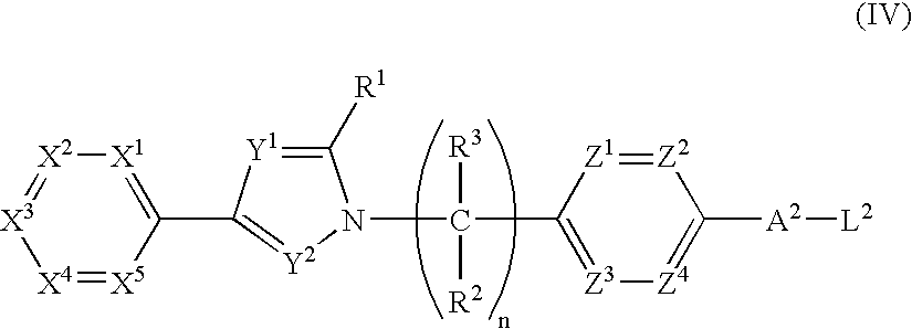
[X4]1=[X5]C(C2=[Y2]N(C([R3])([R2])C3=[Z3][Z4]=C([A2][L2])[Z2]=[Z1]3)C([R1])=[Y1]2)=[X1][X2]=[X3]1
